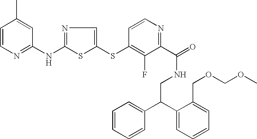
C1=CN=C(NC2=NC=C(SC3=C(F)C(C(=O)NCC(C4=CC=CC=C4)C4=CC=CC=C4COCOC)=NC=C3)S2)C=C1C
